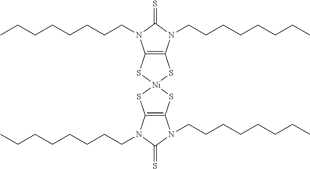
C12=C(N(CCCCCCCC)C(=S)N1CCCCCCCC)S[Ni]1(S2)SC2=C(S1)N(CCCCCCCC)C(=S)N2CCCCCCCC
